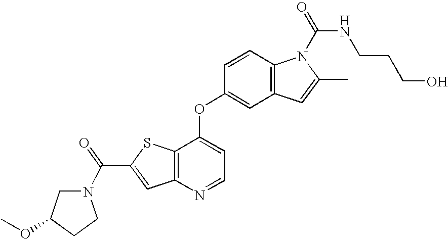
C12=C(C(OC3=CC4=C(C=C3)N(C(=O)NCCCO)C(C)=C4)=CC=N1)SC(C(=O)N1CC(OC)CC1)=C2
